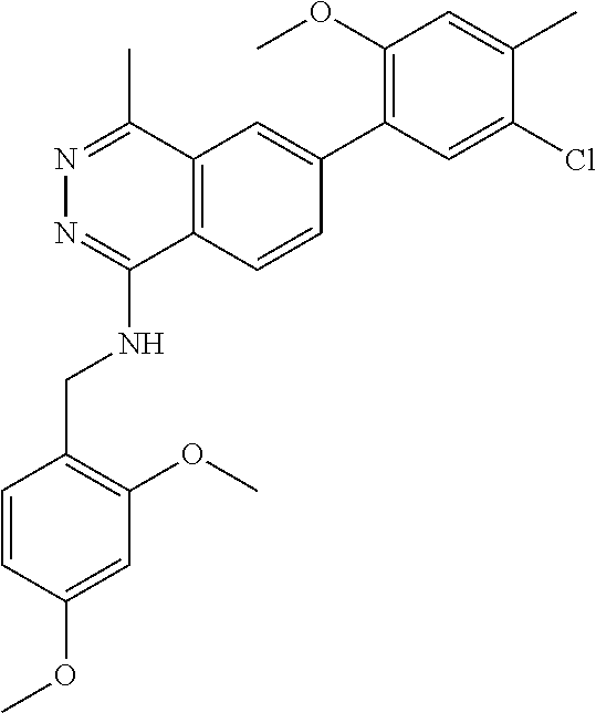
COC1=CC(OC)=C(CNC2=NN=C(C)C3=C2C=CC(C2=C(OC)C=C(C)C(Cl)=C2)=C3)C=C1
